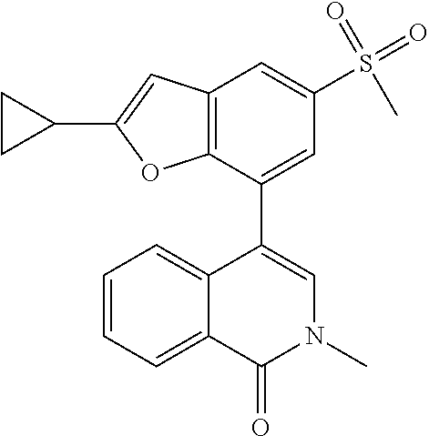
CN1C=C(C2=CC(S(=O)(=O)C)=CC3=C2OC(C2CC2)=C3)C2=CC=CC=C2C1=O
